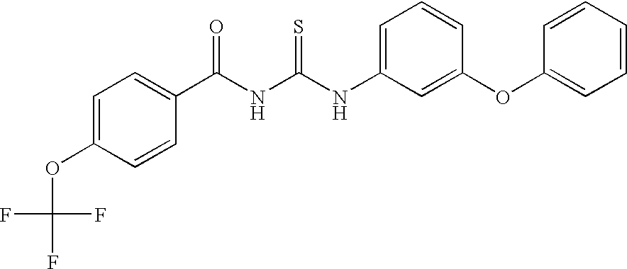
C(NC(NC1=CC=CC(OC2=CC=CC=C2)=C1)=S)(=O)C1=CC=C(OC(F)(F)F)C=C1
